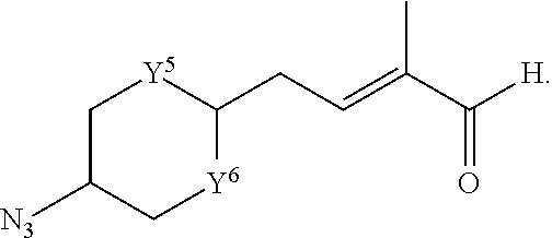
C1C([N3])C[Y6]C(CC=C(C([H])=O)C)[Y5]1
